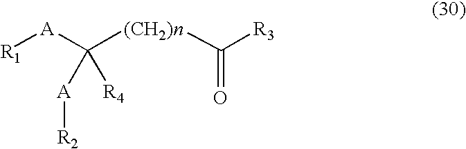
[R1][A]C([(CH2)n]C([R3])=O)([A][R2])[R4]
